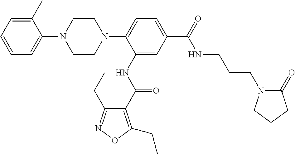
C1CN(C2=CC=C(C(=O)NCCCN3C(=O)CCC3)C=C2NC(C2=C(CC)ON=C2CC)=O)CCN1C1=CC=CC=C1C
